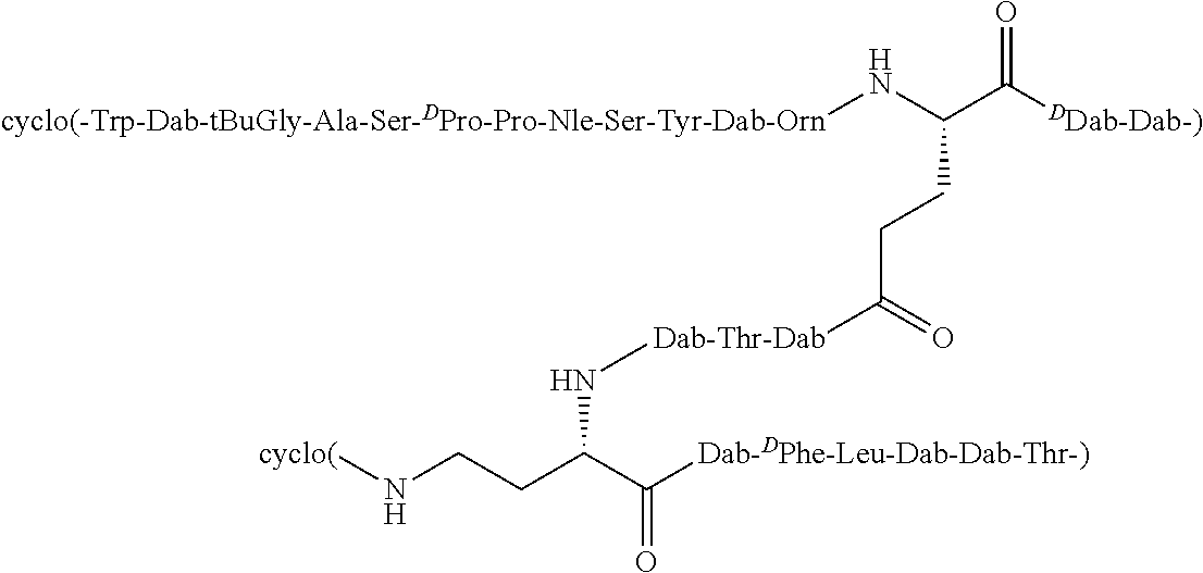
[cyclo(]NCCC(C([Dab-DPhe-Leu-Dab-Dab-Thr-)])=O)NC.C(C([DDab-Dab-)])=O)(CCC([Dab-Thr-Dab])=O)N[cyclo(-Trp-Dab-tBuGly-Ala-Ser-DPro-Pro-Nle-Ser-Tyr-Dab-Orn]
